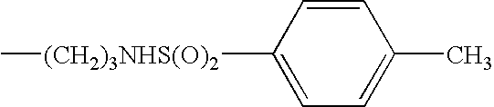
C1=CC([(CH2)3NHS(O)2]C)=CC=C1C
